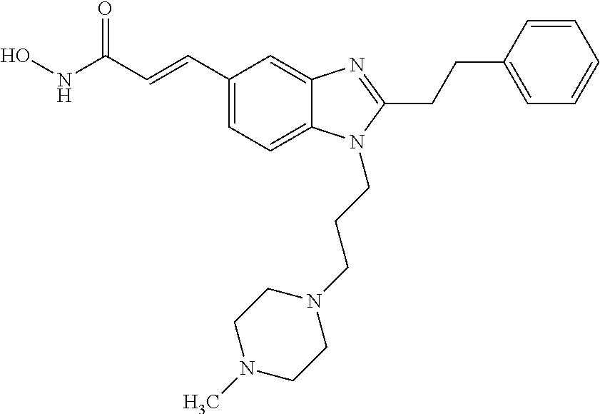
C1(C=CC(NO)=O)=CC=C2C(=C1)N=C(CCC1=CC=CC=C1)N2CCCN1CCN(C)CC1
